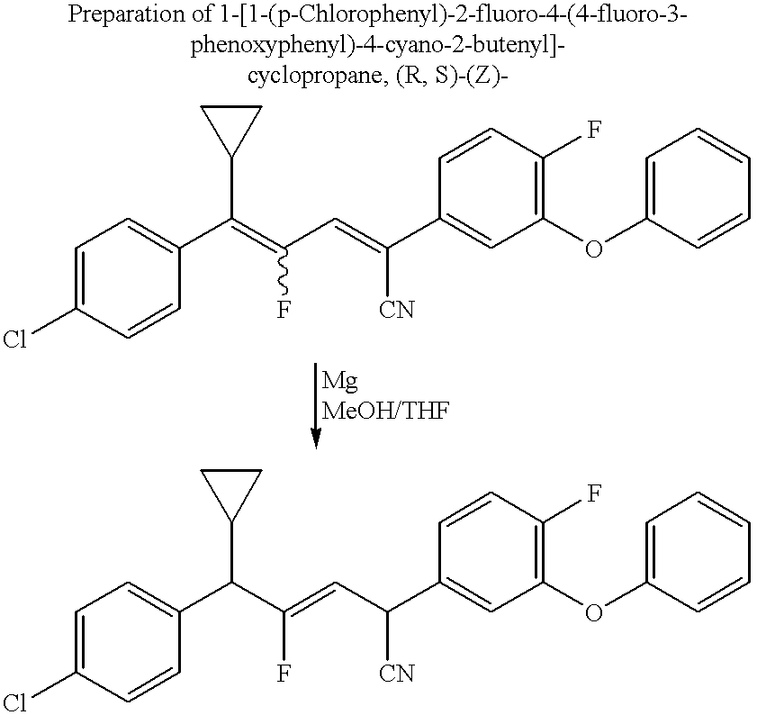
C1=C(Cl)C=CC(C(=C(C=C(C2=CC(OC3=CC=CC=C3)=C(F)C=C2)[CN])F)C2CC2)=C1.C1=C(Cl)C=CC(C(C(=CC(C2=CC(OC3=CC=CC=C3)=C(F)C=C2)[CN])F)C2CC2)=C1
